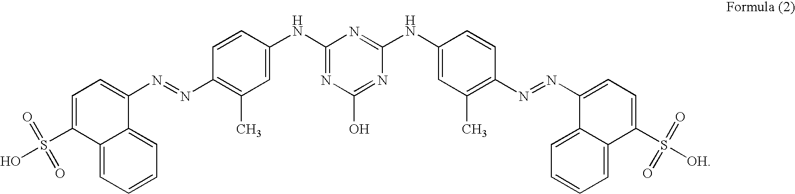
C1(NC2=CC(C)=C(N=NC3=CC=C(S(O)(=O)=O)C4=CC=CC=C34)C=C2)=NC(O)=NC(NC2=CC(C)=C(N=NC3=CC=C(S([OH])(=O)=O)C4=CC=CC=C34)C=C2)=N1
